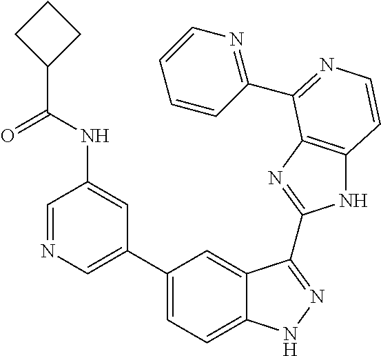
C1(C2=CN=CC(NC(C3CCC3)=O)=C2)=CC=C2C(=C1)C(C1=NC3=C(N1)C=CN=C3C1=NC=CC=C1)=NN2
